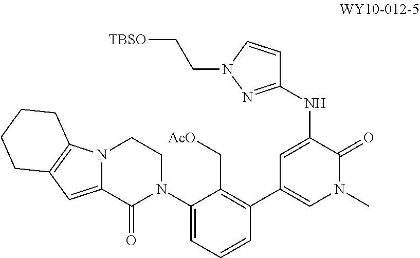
C1=C(NC2=NN(CC[TBSO])C=C2)C(=O)N(C)C=C1C1=C(C[AcO])C(N2CCN3C(=CC4=C3CCCC4)C2=O)=CC=C1
